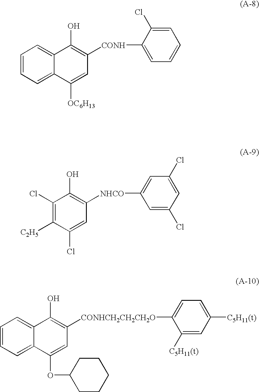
C1=CC=C2C(=C1)C(O)=C([CONH]C1=CC=CC=C1Cl)C=C2[OC6H13].C1=CC=C2C(=C1)C(O)=C([CONHCH2CH2CH2O]C1=CC=C([C5H11(t)])C=C1[C5H11(t)])C=C2OC1CCCCC1.C1(Cl)=C([C2H5])C(Cl)=CC([NHCO]C2=CC(Cl)=CC(Cl)=C2)=C1O
